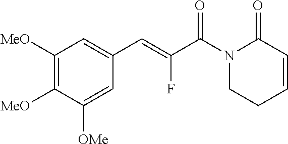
C1([MeO])=C([MeO])C([OMe])=CC(C=C(C(N2CCC=CC2=O)=O)F)=C1
